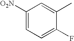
C1([O2N])=CC=C(F)C(C)=C1
